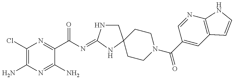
C1(Cl)=C(N)N=C(N)C(C(=O)N=C2NCC3(N2)CCN(C(=O)C2=CC4=C(N=C2)NC=C4)CC3)=N1
